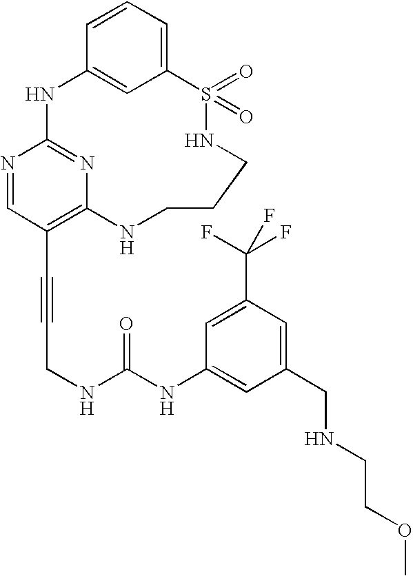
C1=CC=C2C=C1NC1=NC(=C(C#CCNC(NC3=CC(CNCCOC)=CC(C(F)(F)F)=C3)=O)C=N1)NCCCNS2(=O)=O
